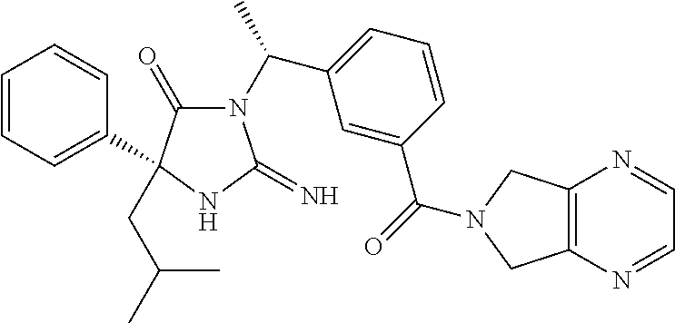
N1(C(C2=CC=CC(C(=O)N3CC4=C(C3)N=CC=N4)=C2)C)C(=O)C(CC(C)C)(C2=CC=CC=C2)NC1=N
